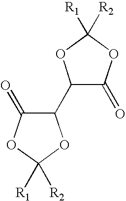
[R1]C1([R2])OC(C2C(=O)OC([R1])([R2])O2)C(=O)O1
